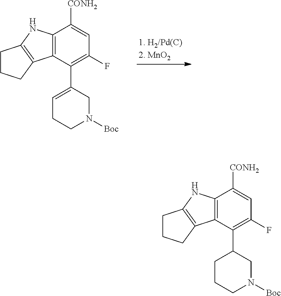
C12=C(C(C3=CCCN([Boc])C3)=C(F)C=C1[CONH2])C1=C(N2)CCC1.C12=C(C(C3CN([Boc])CCC3)=C(F)C=C1[CONH2])C1=C(N2)CCC1
